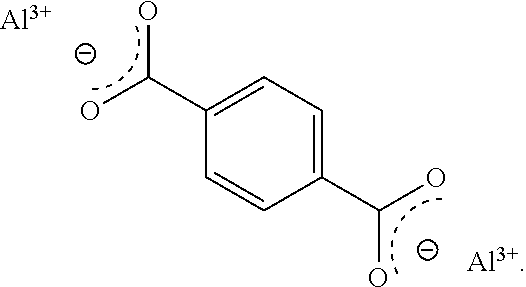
OC(C1=CC=C(C(O)O)C=C1)O.[Al]
